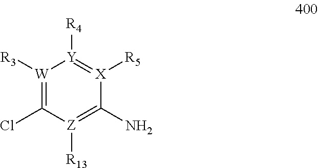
[W]1([R3])=C(Cl)[Z]([R13])=C(N)[X]([R5])=[Y]1[R4]
